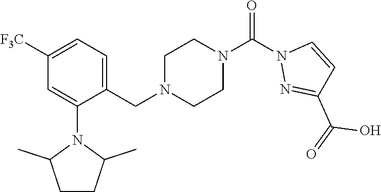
C1([F3C])=CC=C(CN2CCN(C(N3N=C(C(=O)O)C=C3)=O)CC2)C(N2C(C)CCC2C)=C1
